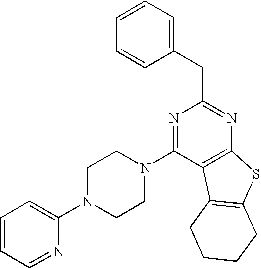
C1=CC=NC(N2CCN(C3=NC(CC4=CC=CC=C4)=NC4=C3C3=C(S4)CCCC3)CC2)=C1
